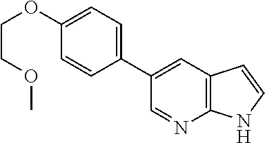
C1(C2=CC=C(OCCOC)C=C2)=CC2=C(N=C1)NC=C2
